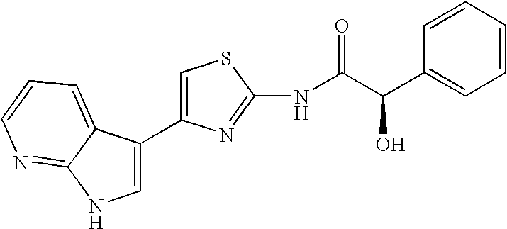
C1=C(C2=CNC3=NC=CC=C23)N=C(NC(C(C2=CC=CC=C2)O)=O)S1
